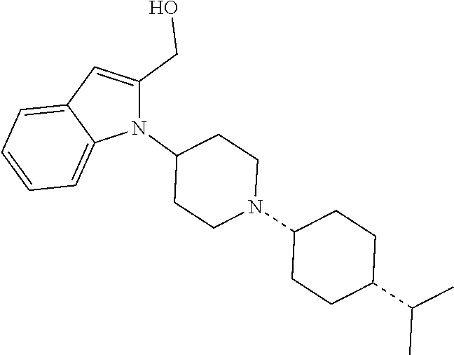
N1(C2CCN(C3CCC(C(C)C)CC3)CC2)C(CO)=CC2=CC=CC=C12
